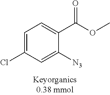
C1=C(Cl)C=C([N3])C(C(OC)=O)=C1
